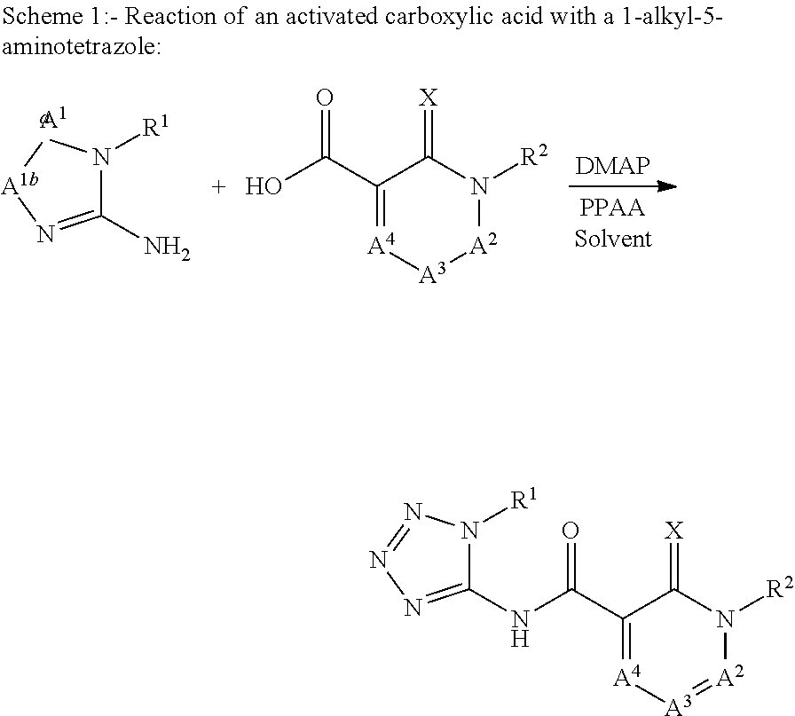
[DMAP].C1(N)=N[A1b][A1a]N1[R1].C1(C(O)=O)=[A4][A3][A2]N([R2])C1=[X].C1(C(NC2=NN=NN2[R1])=O)=[A4][A3]=[A2]N([R2])C1=[X]
